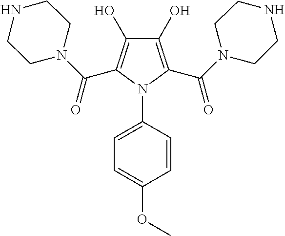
C1(O)=C(C(N2CCNCC2)=O)N(C2=CC=C(OC)C=C2)C(C(N2CCNCC2)=O)=C1O
